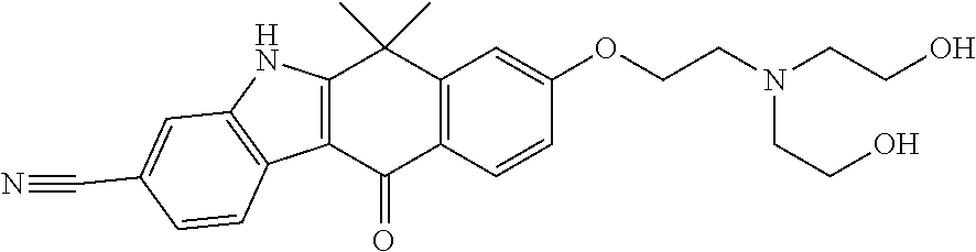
C12=C(C=CC(OCCN(CCO)CCO)=C1)C(=O)C1=C(C2(C)C)NC2=C1C=CC(C#N)=C2
